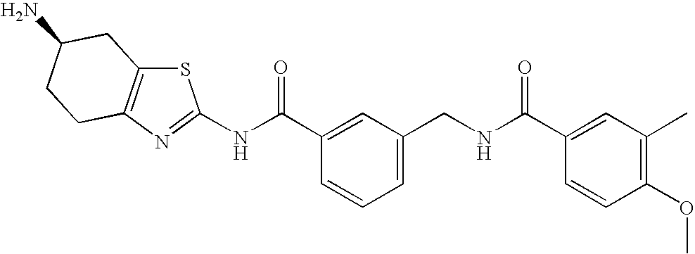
N(C(C1=CC(CNC(C2=CC(C)=C(OC)C=C2)=O)=CC=C1)=O)C1=NC2=C(S1)CC(N)CC2
